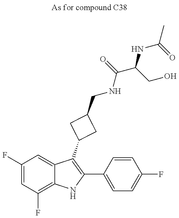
C1(F)=CC(F)=C2C(=C1)C(C1CC(CNC(C(CO)NC(C)=O)=O)C1)=C(C1=CC=C(F)C=C1)N2
